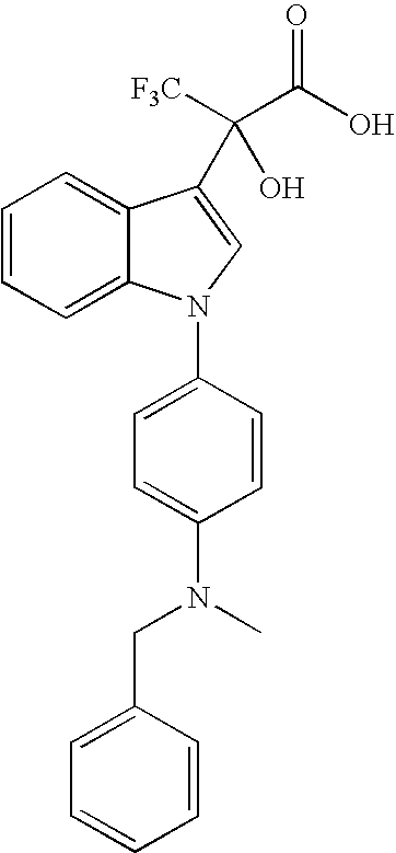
C1=CC=C2C(=C1)N(C1=CC=C(N(C)CC3=CC=CC=C3)C=C1)C=C2C(C(O)=O)([F3C])O
